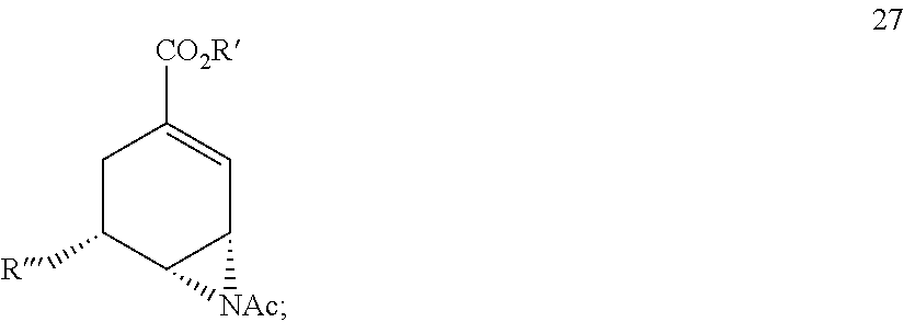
C1C([R])C2C(C=C1[CO2R])[NAc]2
